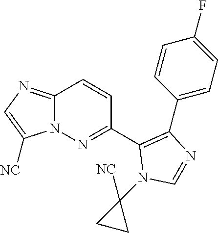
C1(C2=C(C3=CC=C(F)C=C3)N=CN2C2([NC])CC2)=NN2C(=NC=C2[NC])C=C1
